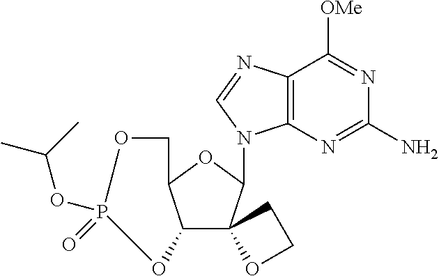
C12C(OC(N3C4=C(C([OMe])=NC(N)=N4)N=C3)C13OCC3)COP(OC(C)C)(=O)O2
